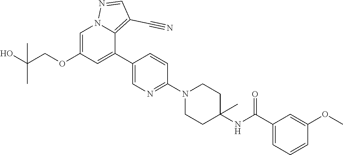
C1=C(OCC(O)(C)C)C=C(C2=CN=C(N3CCC(NC(C4=CC=CC(OC)=C4)=O)(C)CC3)C=C2)C2=C(C#N)C=NN12
